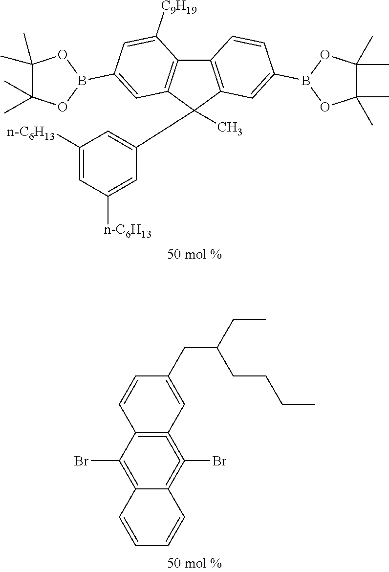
C12=C(C(Br)=C3C(=C=1Br)C=CC=C3)C=CC(CC(CC)CCCC)=C2.C12=C(C(C3=CC([n-C6H13])=CC([n-C6H13])=C3)(C)C3=C1C([C9H19])=CC(B1OC(C)(C)C(C)(C)O1)=C3)C=C(B1OC(C)(C)C(C)(C)O1)C=C2
